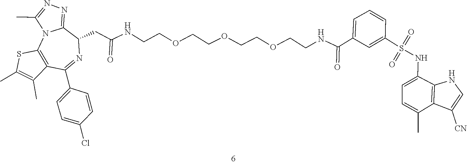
C1(CC(=O)NCCOCCOCCOCCNC(C2=CC=CC(S(=O)(=O)NC3=CC=C(C)C4=C3NC=C4[CN])=C2)=O)C2=NN=C(C)N2C2=C(C(C3=CC=C(Cl)C=C3)=N1)C(C)=C(C)S2
